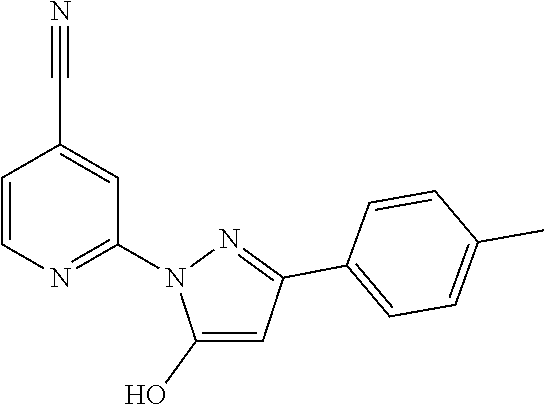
C1=CN=C(N2C(O)=CC(C3=CC=C(C)C=C3)=N2)C=C1C#N
